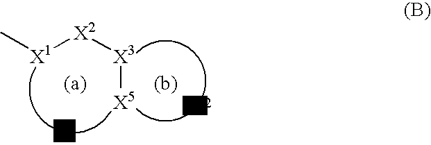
C[X1][X2][X3][X5]
